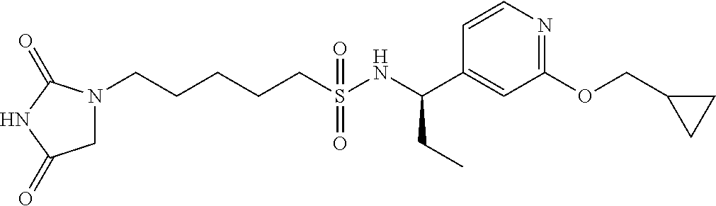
N1(CCCCCS(NC(C2=CC(OCC3CC3)=NC=C2)CC)(=O)=O)CC(=O)NC1=O
